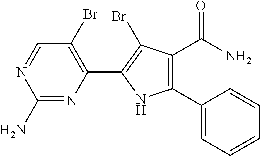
C1(N)=NC(C2=C(Br)C(C(=O)N)=C(C3=CC=CC=C3)N2)=C(Br)C=N1
